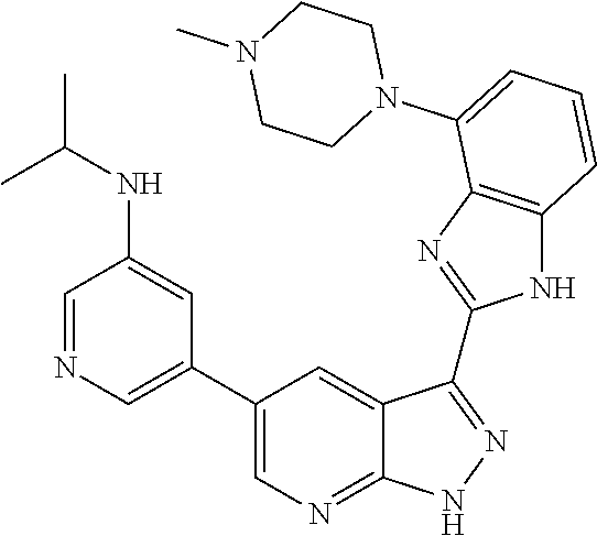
C1=NC=C(C2=CN=C3C(=C2)C(C2=NC4=C(N2)C=CC=C4N2CCN(C)CC2)=NN3)C=C1NC(C)C
